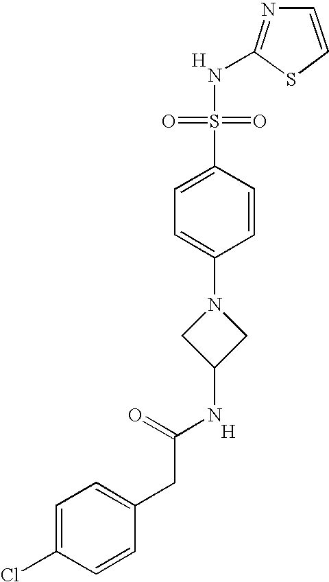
C1(NS(=O)(=O)C2=CC=C(N3CC(NC(CC4=CC=C(Cl)C=C4)=O)C3)C=C2)=NC=CS1.[H].[H]
